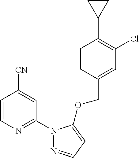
C1=CC(COC2=CC=NN2C2=NC=CC([CN])=C2)=CC(Cl)=C1C1CC1
